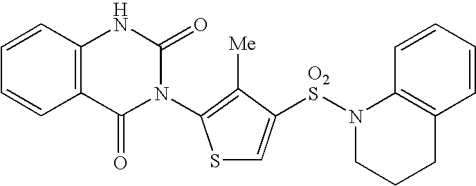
C12=C(C=CC=C1)NC(=O)N(C1=C([Me])C([O2S]N3CCCC4=C3C=CC=C4)=CS1)C2=O
